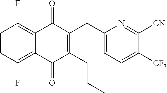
C1=CC(F)=C2C(=C1F)C(=O)C(CC1=CC=C([CF3])C([CN])=N1)=C(CCC)C2=O
